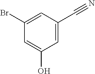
C1=C(C#N)C=C(Br)C=C1O
